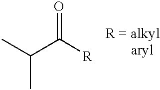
C(C([R])=O)(C)C
